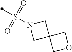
S(N1CC2(C1)COC2)(=O)(=O)C
